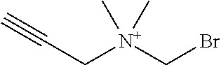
C(C[N+](CBr)(C)C)#C
